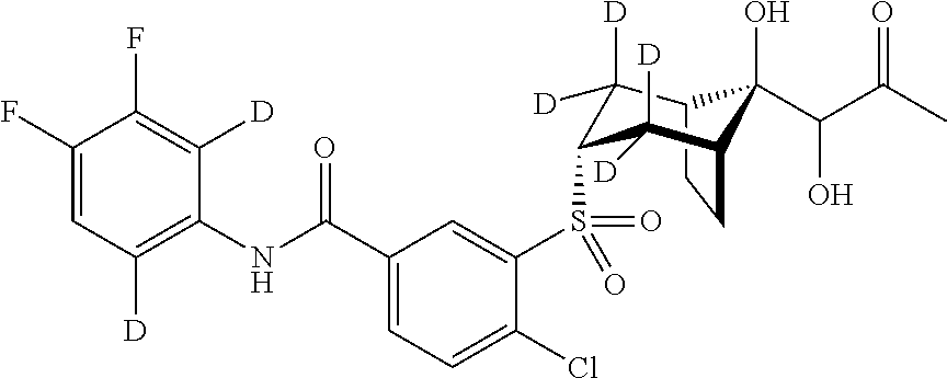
C12CCC(C([D])([D])C(S(C3=CC(C(NC4=C([D])C=C(F)C(F)=C4[D])=O)=CC=C3Cl)(=O)=O)C1([D])[D])C2(O)C(C(C)=O)O
